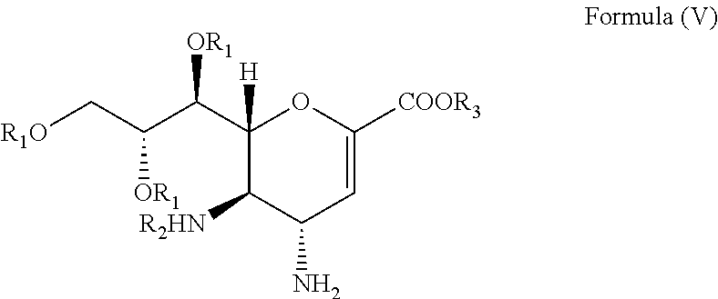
C1(C(C([OR1])C[R1O])[OR1])([H])C([R2HN])C(N)C=C([COOR3])O1
